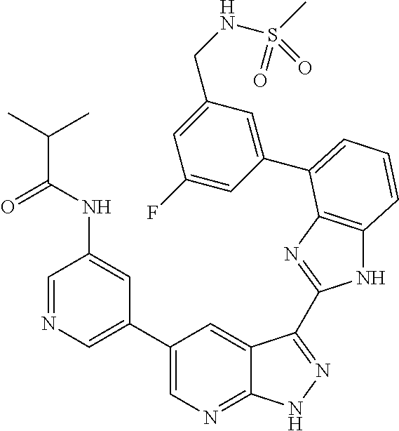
C1(C2=CN=C3C(=C2)C(C2=NC4=C(N2)C=CC=C4C2=CC(CNS(=O)(C)=O)=CC(F)=C2)=NN3)=CN=CC(NC(C(C)C)=O)=C1
